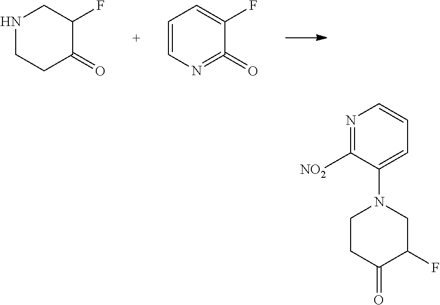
N1CCC(=O)C(F)C1.C1=CN=C(=O)C(F)=C1.N1=C([NO2])C(N2CCC(=O)C(F)C2)=CC=C1
